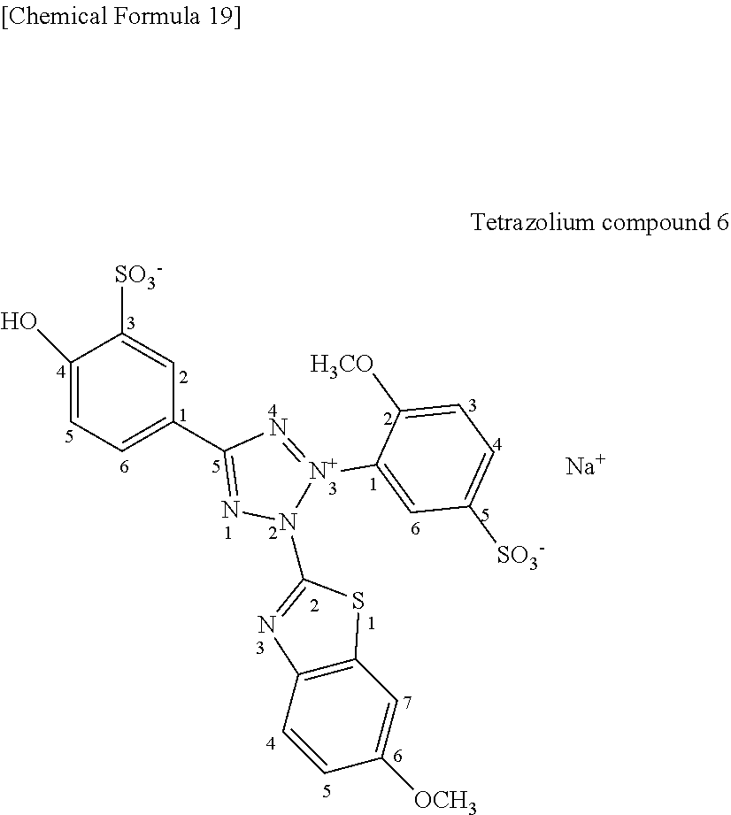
C1([SO3-])=CC(C2=NN(C3=NC4=C(S3)C=C([OCH3])C=C4)[N+](C3=CC([SO3-])=CC=C3[H3CO])=N2)=CC=C1O.[Na]
